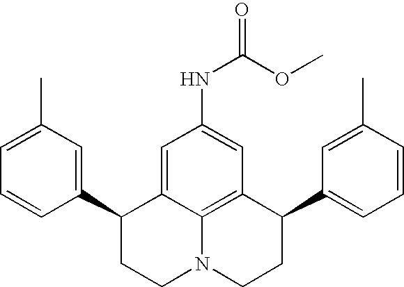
C1=C(C)C=C(C2CCN3C4=C(C(C5=CC=CC(C)=C5)CC3)C=C(NC(=O)OC)C=C24)C=C1
